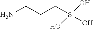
NCCC[Si](O)(O)O
